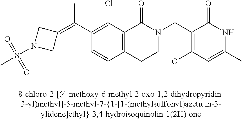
C1(C(=C2CN(S(=O)(=O)C)C2)C)=C(Cl)C2=C(C(C)=C1)CCN(CC1=C(OC)C=C(C)NC1=O)C2=O
